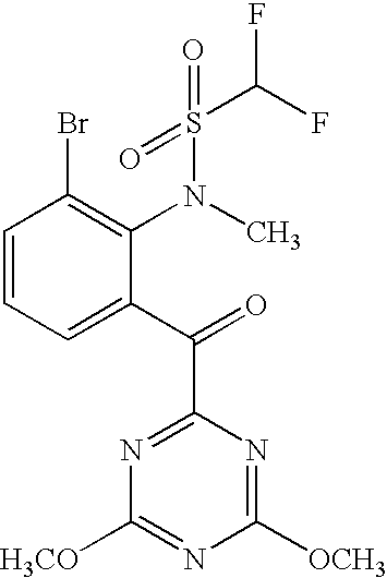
C1=CC=C(C(=O)C2=NC([H3CO])=NC([OCH3])=N2)C(N(S(C(F)F)(=O)=O)C)=C1Br
